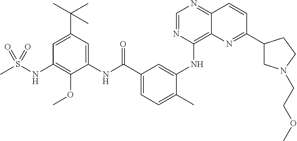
C1=NC(NC2=CC(C(NC3=CC(C(C)(C)C)=CC(NS(C)(=O)=O)=C3OC)=O)=CC=C2C)=C2C(=N1)C=CC(C1CN(CCOC)CC1)=N2
